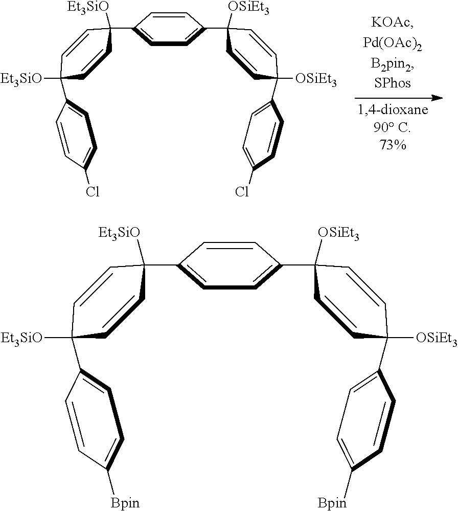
C1=CC(Cl)=CC=C1C1([Et3SiO])C=CC(C2=CC=C(C3([OSiEt3])C=CC(C4=CC=C(Cl)C=C4)([OSiEt3])C=C3)C=C2)([Et3SiO])C=C1.C1=CC([Bpin])=CC=C1C1([Et3SiO])C=CC(C2=CC=C(C3([OSiEt3])C=CC(C4=CC=C([Bpin])C=C4)([OSiEt3])C=C3)C=C2)([Et3SiO])C=C1
